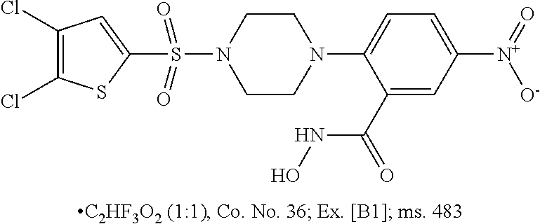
N1(C2=CC=C([N+](=O)[O-])C=C2C(=O)NO)CCN(S(=O)(=O)C2=CC(Cl)=C(Cl)S2)CC1
